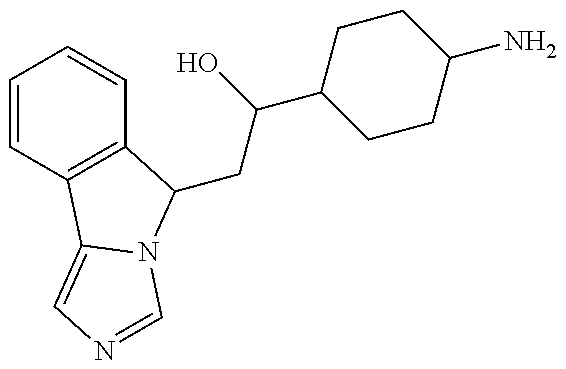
C1=CC2=C(C=C1)C(CC(C1CCC(N)CC1)O)N1C2=CN=C1
